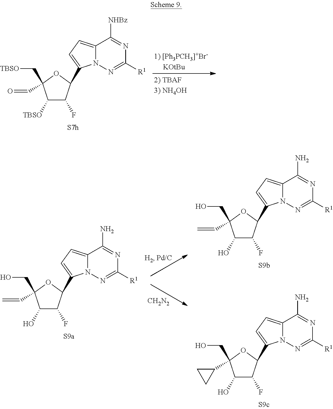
C12=CC=C(C3C(F)C([TBSO])C(C[TBSO])(C=O)O3)N1N=C([R1])N=C2[NHBz].[CH2N2].C12=CC=C(C3C(F)C(O)C(CO)(C=C)O3)N1N=C([R1])N=C2N.C12=CC=C(C3C(F)C(O)C(CO)(C=C)O3)N1N=C([R1])N=C2N.C12=CC=C(C3C(F)C(O)C(CO)(C4CC4)O3)N1N=C([R1])N=C2N
